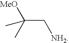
C(C[NH2])(C)([MeO])C
